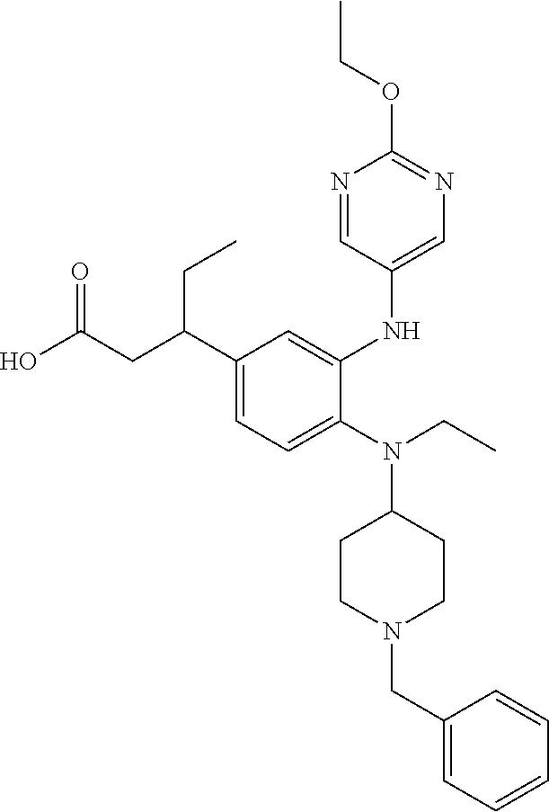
N(C1CCN(CC2=CC=CC=C2)CC1)(C1=CC=C(C(CC(O)=O)CC)C=C1NC1=CN=C(OCC)N=C1)CC
